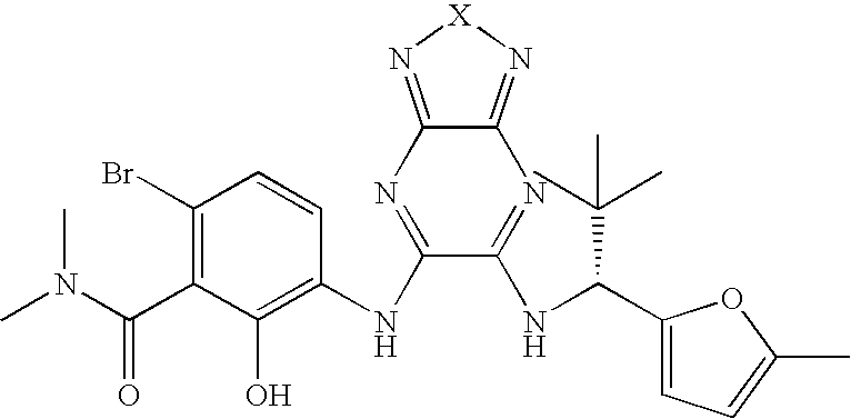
C1(Br)=C(C(N(C)C)=O)C(O)=C(NC2=NC3=N[X]N=C3N=C2NC(C2=CC=C(C)O2)C(C)(C)C)C=C1
